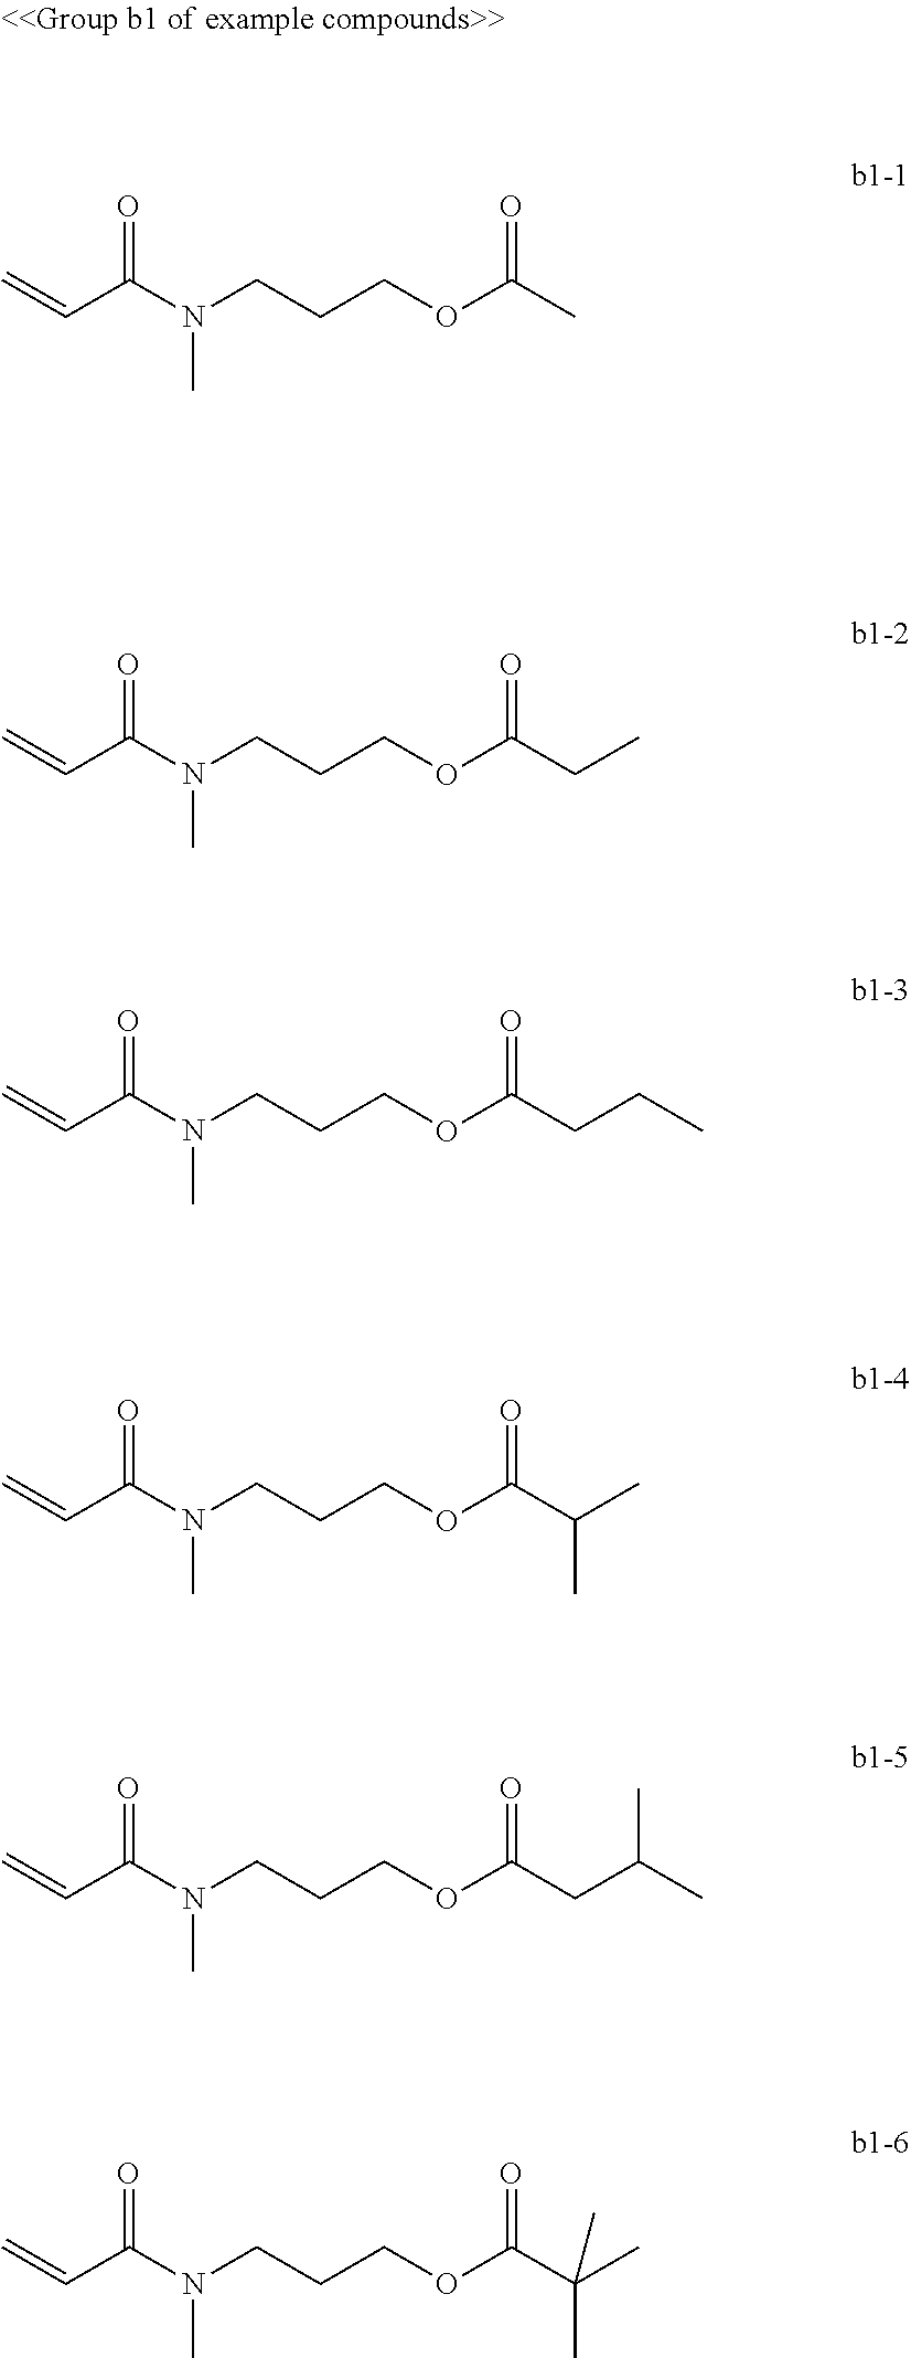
C=CC(N(CCCOC(C)=O)C)=O.C=CC(N(CCCOC(CC)=O)C)=O.C=CC(N(CCCOC(CCC)=O)C)=O.C=CC(N(CCCOC(C(C)C)=O)C)=O.C=CC(N(CCCOC(CC(C)C)=O)C)=O.C=CC(N(CCCOC(C(C)(C)C)=O)C)=O
